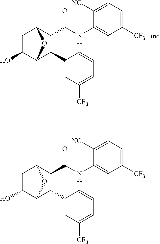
C1C(O)C2C(C3=CC([CF3])=CC=C3)C(C(=O)NC3=CC([CF3])=CC=C3[NC])C1O2.C1C(O)C2C(C3=CC([CF3])=CC=C3)C(C(=O)NC3=CC([CF3])=CC=C3[NC])C1O2
